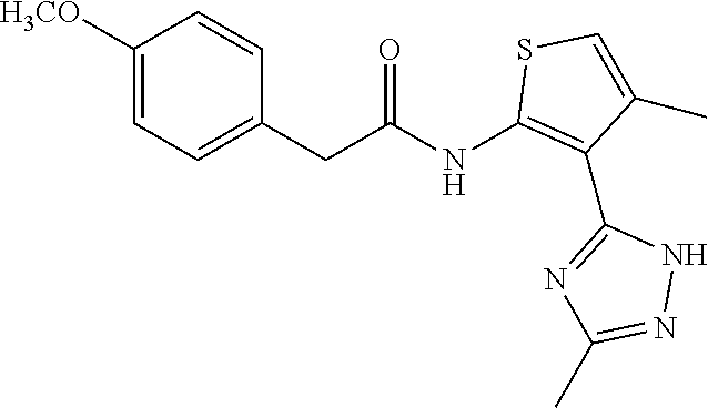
C(C(NC1=C(C2=NC(C)=NN2)C(C)=CS1)=O)C1=CC=C([H3CO])C=C1
